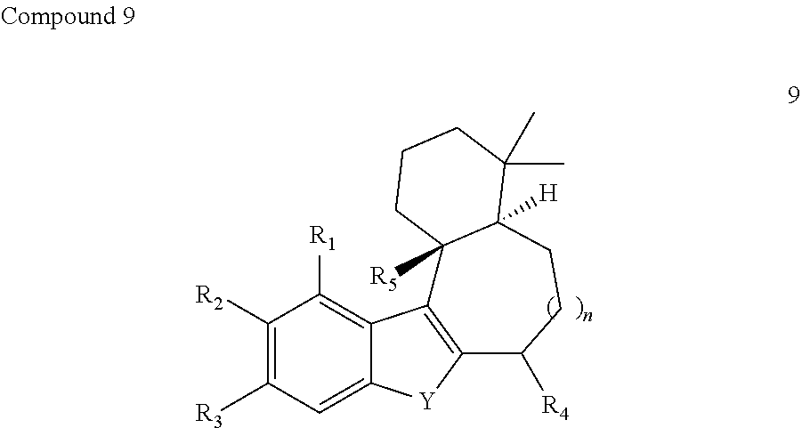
C1([R2])=C([R3])C=C2C(=C1[R1])C1=C([Y]2)C([R4])CCC2([H])C1([R5])CCCC2(C)C
